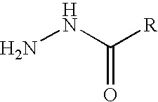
NNC([R])=O
